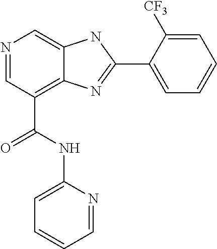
N1=CC(C(NC2=CC=CC=N2)=O)=C2C(=C1)NC(C1=CC=CC=C1[CF3])=N2
